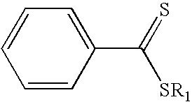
C1=CC(C(=S)[SR1])=CC=C1
